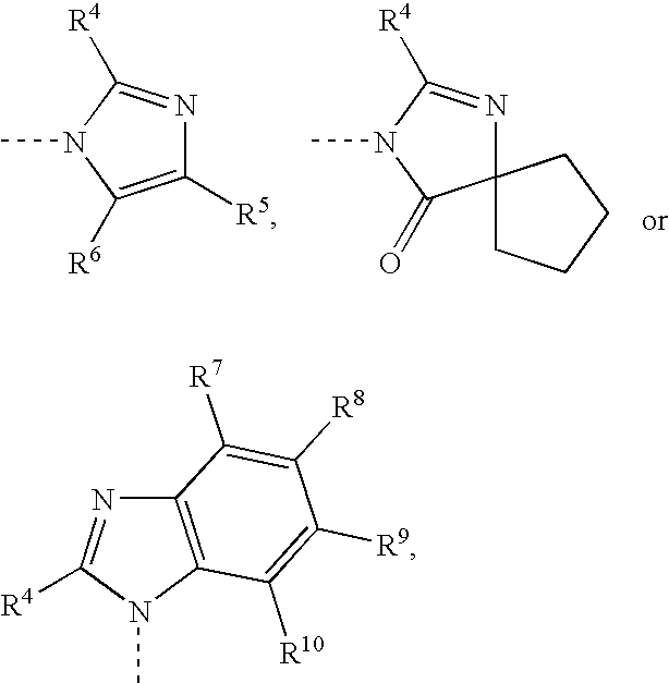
C1([R5])=C([R6])N(C)C([R4])=N1.C12(N=C([R4])N(C)C1=O)CCCC2.C12=C(N(C)C([R4])=N1)C([R10])=C([R9])C([R8])=C2[R7]
